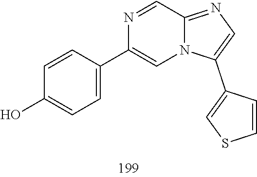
C1(O)=CC=C(C2=CN3C(=NC=C3C3=CSC=C3)C=N2)C=C1
